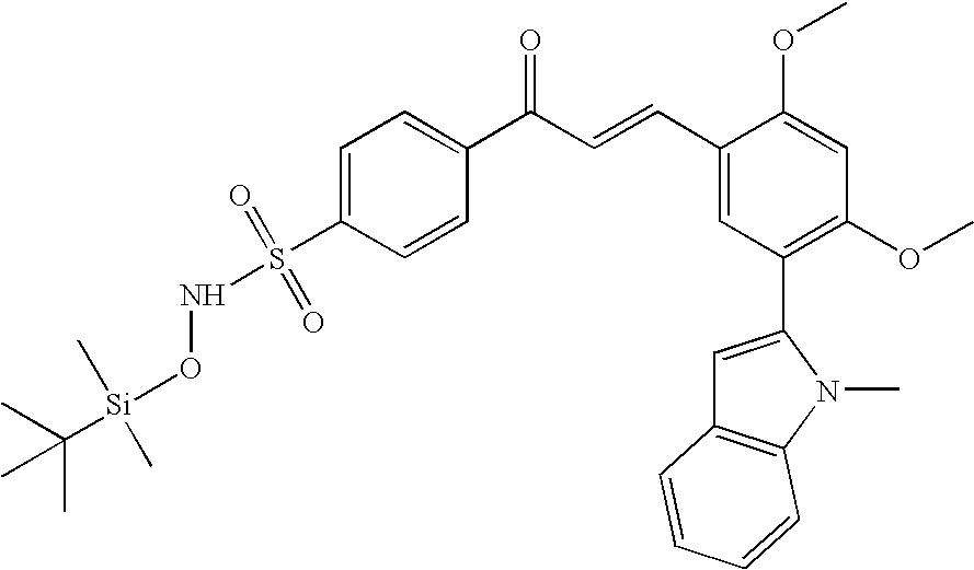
C1=CC(C(C=CC2=CC(C3=CC4=C(N3C)C=CC=C4)=C(OC)C=C2OC)=O)=CC=C1S(NO[Si](C(C)(C)C)(C)C)(=O)=O
